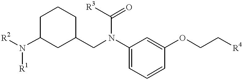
N([R1])([R2])C1CC(CN(C([R3])=O)C2=CC=CC(OCC[R4])=C2)CCC1
